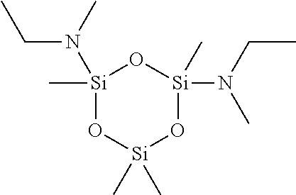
[Si]1(C)(N(CC)C)O[Si](C)(C)O[Si](N(CC)C)(C)O1
